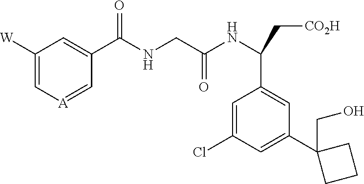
C1([W])=C[A]=CC(C(NCC(NC(C[CO2H])C2=CC(C3(CO)CCC3)=CC(Cl)=C2)=O)=O)=C1
